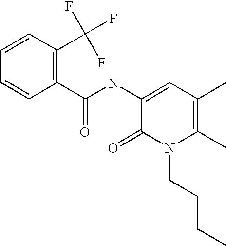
C1=CC(C(F)(F)F)=C(C(NC2=CC(C)=C(C)N(CCCC)C2=O)=O)C=C1
